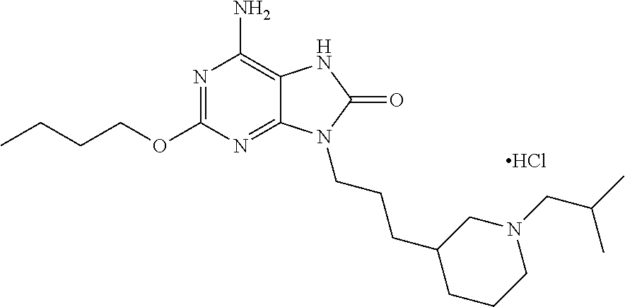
N1=C(OCCCC)N=C2C(=C1N)NC(=O)N2CCCC1CCCN(CC(C)C)C1.Cl
